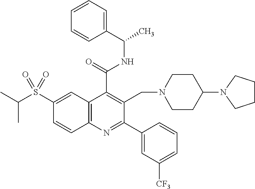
C1(C(=O)NC(C)C2=CC=CC=C2)=C(CN2CCC(N3CCCC3)CC2)C(C2=CC([CF3])=CC=C2)=NC2=C1C=C(S(C(C)C)(=O)=O)C=C2
